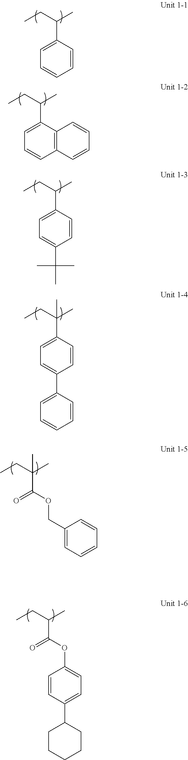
C1=CC(C(C)CC)=CC=C1.C12=C(C(C(C)CC)=CC=C1)C=CC=C2.C1=CC(C(C)CC)=CC=C1C(C)(C)C.C1=CC(C(C)(CC)C)=CC=C1C1=CC=CC=C1.C(C(C)(CC)C)(=O)OCC1=CC=CC=C1.C(C(C)CC)(=O)OC1=CC=C(C2CCCCC2)C=C1
